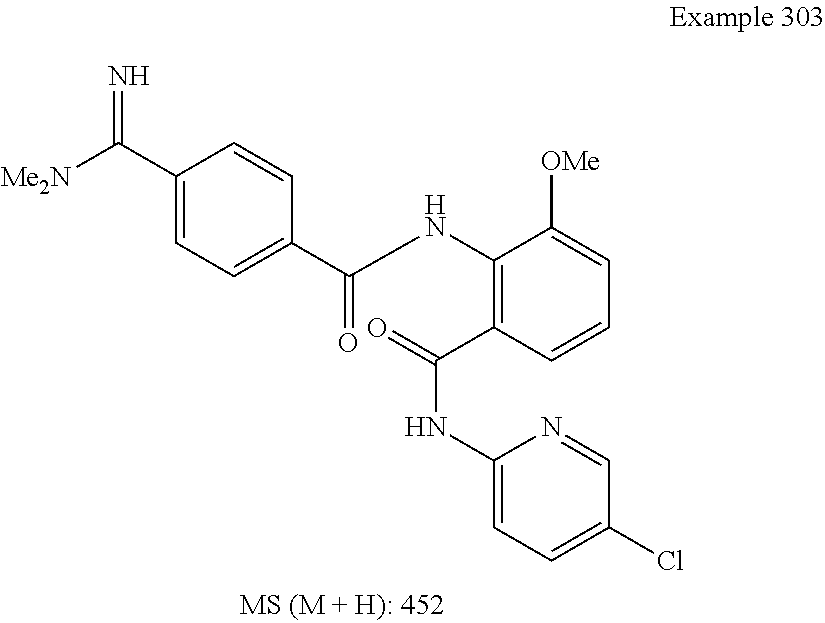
C1(C(=N)[Me2N])=CC=C(C(=O)NC2=C(C(NC3=CC=C(Cl)C=N3)=O)C=CC=C2[OMe])C=C1
